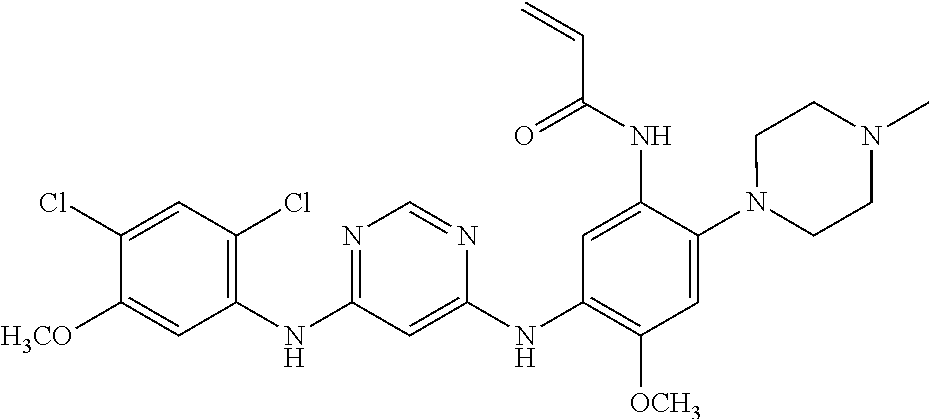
C1(NC2=C(Cl)C=C(Cl)C([OCH3])=C2)=NC=NC(NC2=C([OCH3])C=C(N3CCN(C)CC3)C(NC(C=C)=O)=C2)=C1
